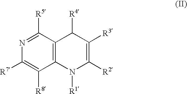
C12=C(C([R5])=NC([R7])=C1[R8])C([R4])C([R3])=C([R2])N2[R1]
